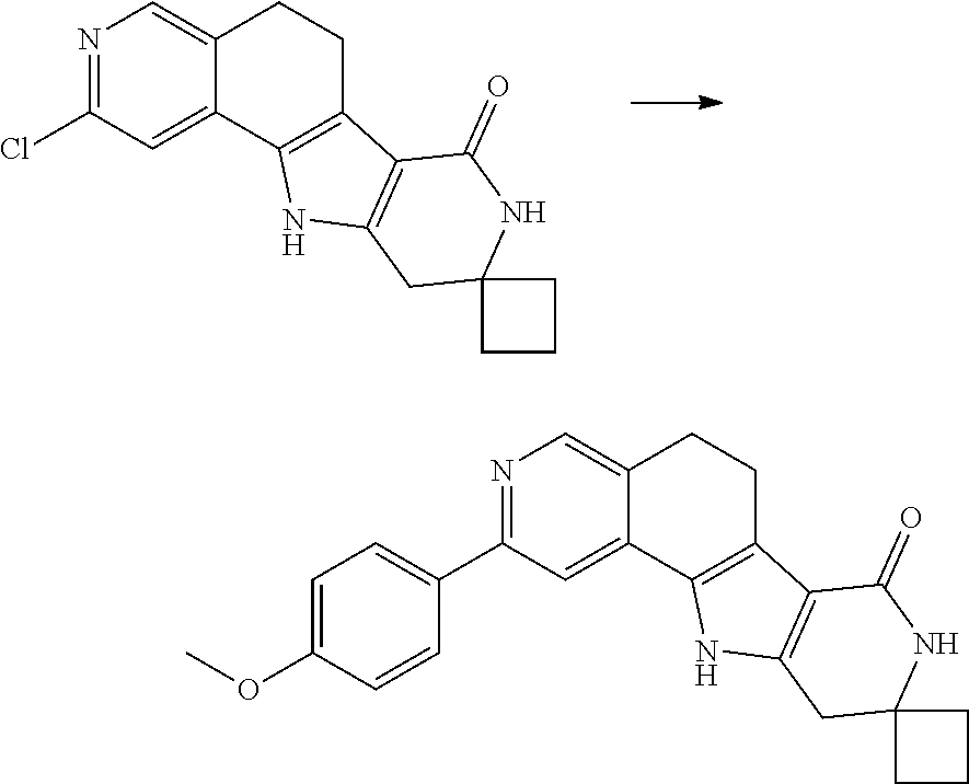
N1=C(Cl)C=C2C(=C1)CCC1=C2NC2=C1C(=O)NC1(C2)CCC1.N1=C(C2=CC=C(OC)C=C2)C=C2C(=C1)CCC1=C2NC2=C1C(=O)NC1(C2)CCC1
